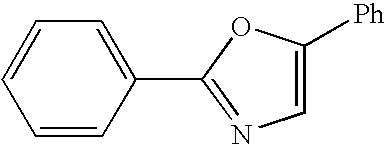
C1=CC(C2=NC=C([Ph])O2)=CC=C1
